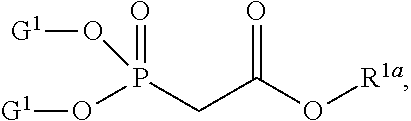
P(CC(O[R1a])=O)(O[G1])(=O)O[G1]
